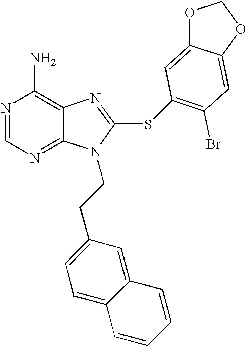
N1=CN=C2C(=C1N)N=C(SC1=C(Br)C=C3C(=C1)OCO3)N2CCC1=CC=C2C(=C1)C=CC=C2
